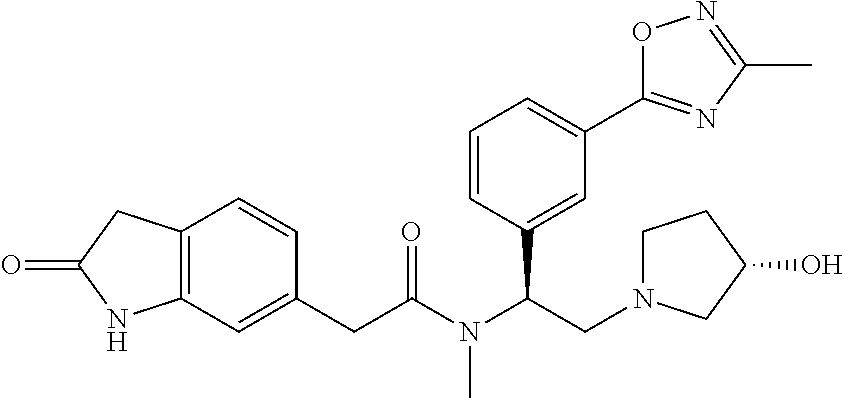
C12=C(CC(=O)N1)C=CC(CC(N(C(CN1CCC(O)C1)C1=CC(C3=NC(C)=NO3)=CC=C1)C)=O)=C2
